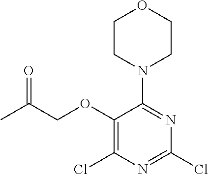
C1(OCC(C)=O)=C(Cl)N=C(Cl)N=C1N1CCOCC1
